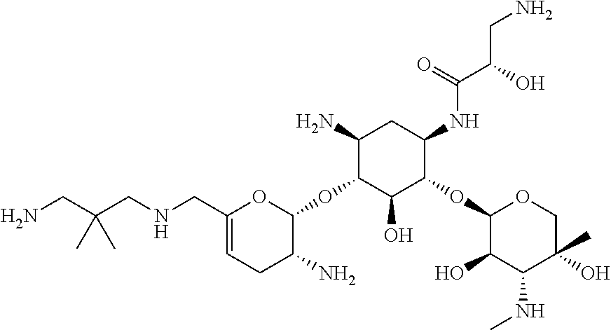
C1(OC2OC(CNCC(CN)(C)C)=CCC2N)C(N)CC(NC(C(O)CN)=O)C(OC2OCC(O)(C)C(NC)C2O)C1O
